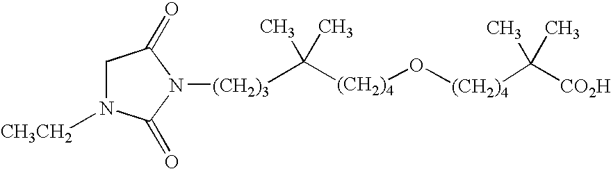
C([(CH2)4]O[(CH2)4]C([CO2H])(C)C)(C)(C)[(CH2)3]N1C(=O)CN([CH3CH2])C1=O
